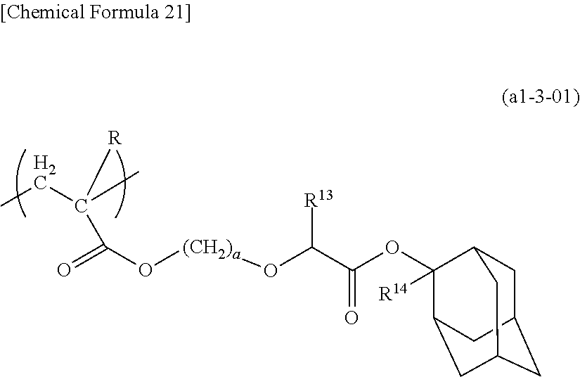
C(=O)(C([R])(C)CC)O[(CH2)a]OC(C(OC1([R14])C2CC3CC(CC1C3)C2)=O)[R13]
